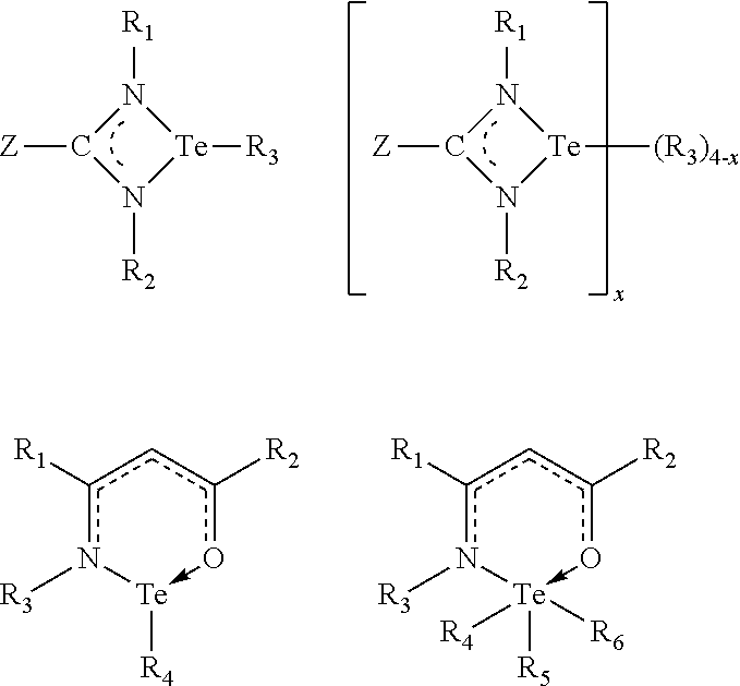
N1([R1])C([Z])N([R2])[Te]1[R3].N1([R1])C([Z])N([R2])[Te]1[(R3)4-x].c1([R1])n([R3])[Te]([R4])-oc([R2])c1.c1([R1])n([R3])[Te]([R5])([R4])([R6])-oc([R2])c1
